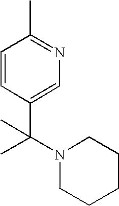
C1=CC(C(N2CCCCC2)(C)C)=CN=C1C
